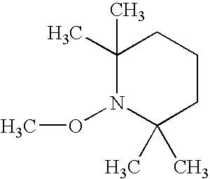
C1(C)(C)N(OC)C(C)(C)CCC1
